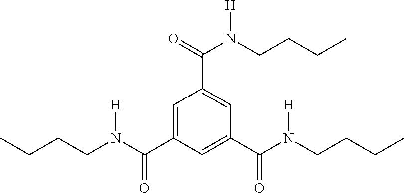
C1=C(C(N(CCCC)[H])=O)C=C(C(N(CCCC)[H])=O)C=C1C(=O)N(CCCC)[H]
